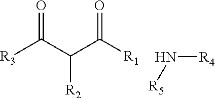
[R3]C(C(C([R1])=O)[R2])=O.N([R4])[R5]
